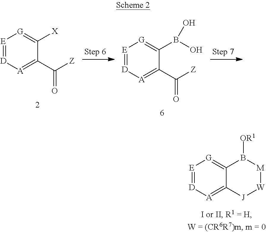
[E]1=[D][A]=C(C([Z])=O)C([X])=[G]1.[E]1=[D][A]=C(C([Z])=O)C(B(O)O)=[G]1.[E]1=[D][A]=C2C(=[G]1)B([OR1])[M][W][J]2
